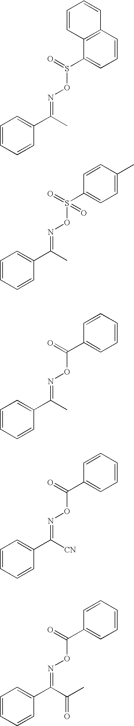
C12=C(C(S(=O)ON=C(C3=CC=CC=C3)C)=CC=C1)C=CC=C2.C1=CC(S(=O)(ON=C(C2=CC=CC=C2)C)=O)=CC=C1C.C1=CC(C(=O)ON=C(C2=CC=CC=C2)C)=CC=C1.C1=CC(C(=O)ON=C(C2=CC=CC=C2)[CN])=CC=C1.C1=CC(C(=O)ON=C(C2=CC=CC=C2)C(C)=O)=CC=C1
